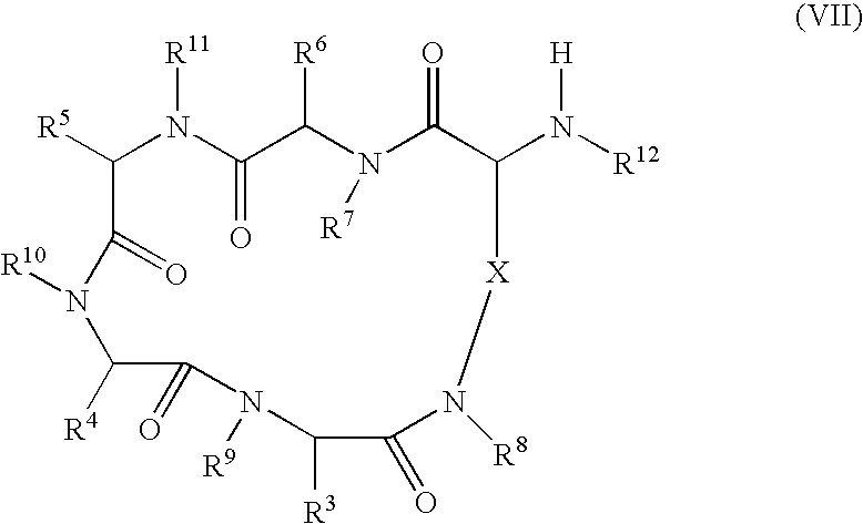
[R5]C1N([R11])C(=O)C([R6])N([R7])C(=O)C(N([R12])[H])[X]N([R8])C(=O)C([R3])N([R9])C(=O)C([R4])N([R10])C1=O
